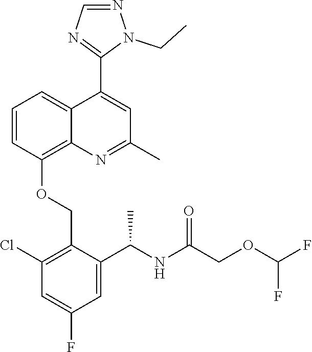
C1=CC(OCC2=C(Cl)C=C(F)C=C2C(NC(COC(F)F)=O)C)=C2C(=C1)C(C1=NC=NN1CC)=CC(C)=N2
